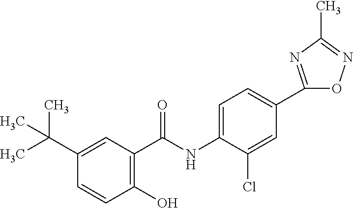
C1(O)=C(C(NC2=CC=C(C3=NC(C)=NO3)C=C2Cl)=O)C=C(C(C)(C)C)C=C1
